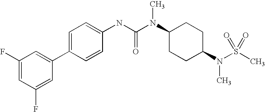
C1(F)=CC(F)=CC(C2=CC=C(NC(N(C3CCC(N(S(C)(=O)=O)C)CC3)C)=O)C=C2)=C1
